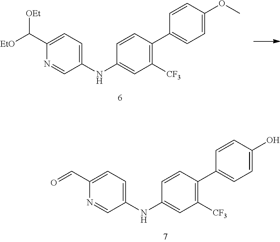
C1(NC2=CC=C(C=O)N=C2)=CC([CF3])=C(C2=CC=C(O)C=C2)C=C1.C1(NC2=CC=C(C([EtO])[OEt])N=C2)=CC([CF3])=C(C2=CC=C(OC)C=C2)C=C1
